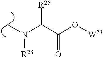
C(C(O[W23])=O)(N(C)[R23])[R25]
